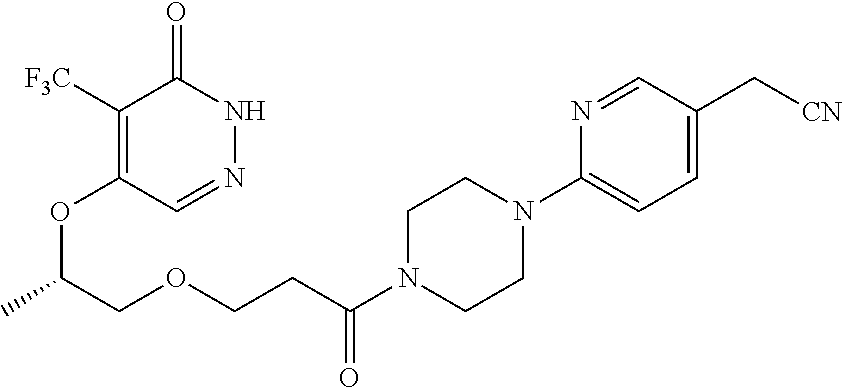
C1([F3C])=C(OC(COCCC(N2CCN(C3=CC=C(C[CN])C=N3)CC2)=O)C)C=NNC1=O
